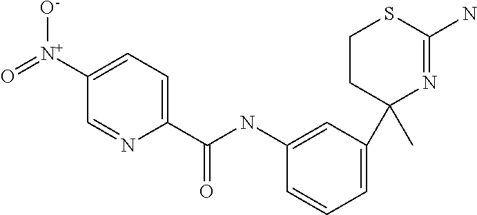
C1CC(C2=CC=CC(NC(C3=CC=C([N+](=O)[O-])C=N3)=O)=C2)(C)N=C(N)S1
